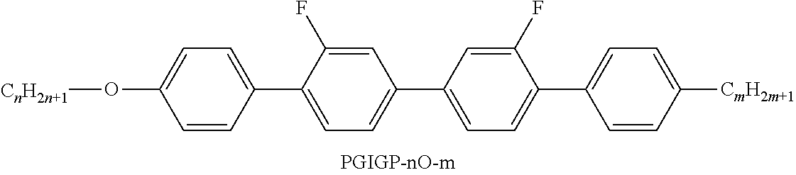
C1(O[CnH2n+1])=CC=C(C2=CC=C(C3=CC=C(C4=CC=C([CmH2m+1])C=C4)C(F)=C3)C=C2F)C=C1
